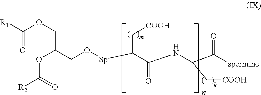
[spermine]C(C(NC(C([Sp]OCC(OC([R2])=O)COC([R1])=O)C[COOH])=O)C[COOH])=O
